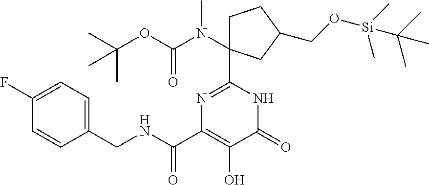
C1(=O)NC(C2(N(C(OC(C)(C)C)=O)C)CCC(CO[Si](C(C)(C)C)(C)C)C2)=NC(C(NCC2=CC=C(F)C=C2)=O)=C1O
